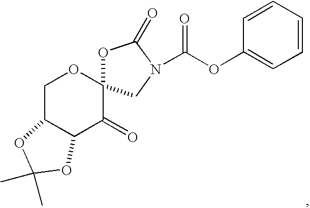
C1C2C(C(=O)C3(O1)OC(=O)N(C(OC1=CC=CC=C1)=O)C3)OC(C)(C)O2
